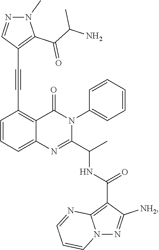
C1=CC=C2C(=C1C#CC1=C(C(C(N)C)=O)N(C)N=C1)C(=O)N(C1=CC=CC=C1)C(C(C)NC(C1=C3N(N=C1[NH2])C=CC=N3)=O)=N2
